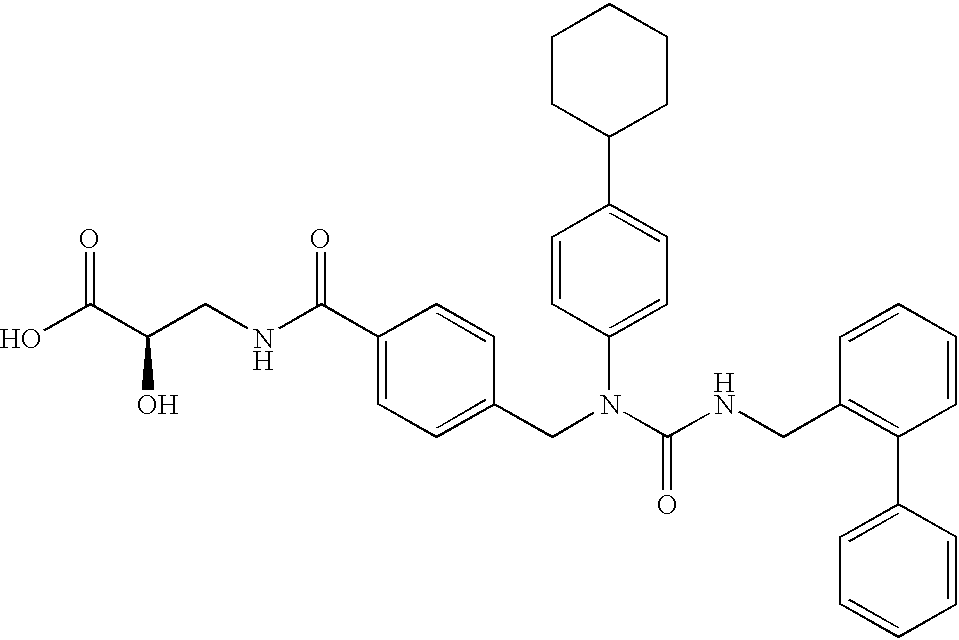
OC(C(CNC(C1=CC=C(CN(C(NCC2=C(C3=CC=CC=C3)C=CC=C2)=O)C2=CC=C(C3CCCCC3)C=C2)C=C1)=O)O)=O
